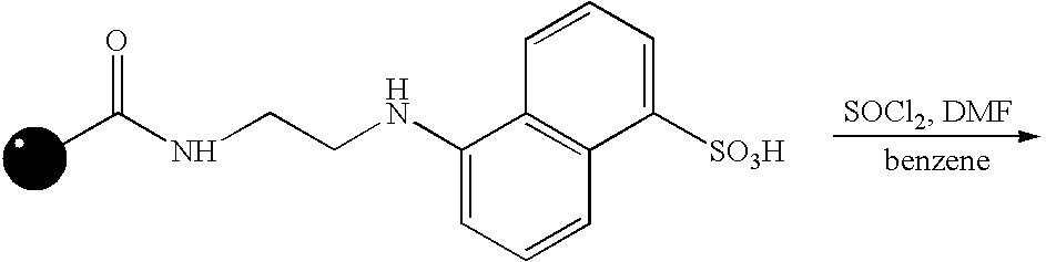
O=C(NCCNC1=CC=CC2=C1C=CC=C2[SO3H])C
